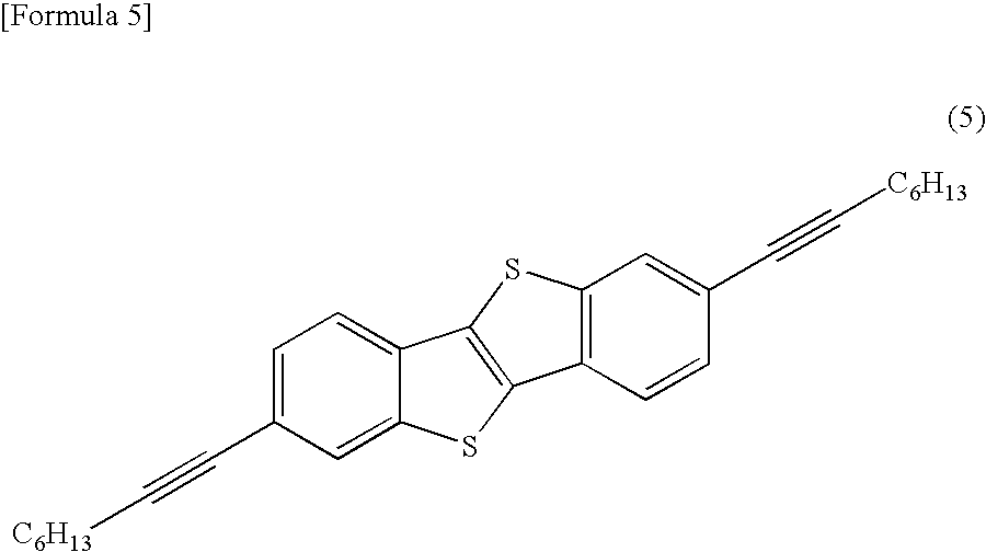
C1=C(C#C[C6H13])C=C2C(=C1)C1=C(S2)C2=C(S1)C=C(C#C[C6H13])C=C2
